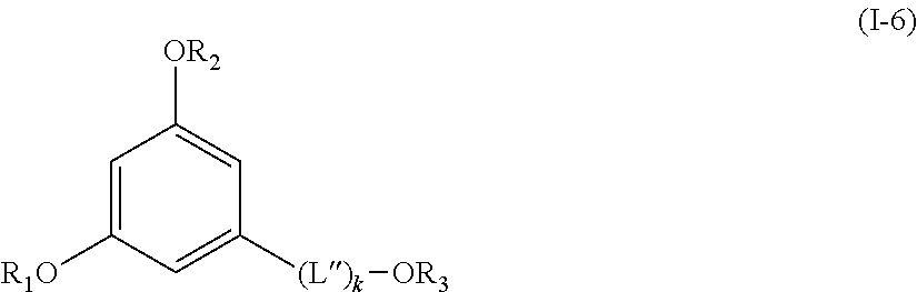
C1=C([R1O])C=C([(L)k][OR3])C=C1[OR2]
